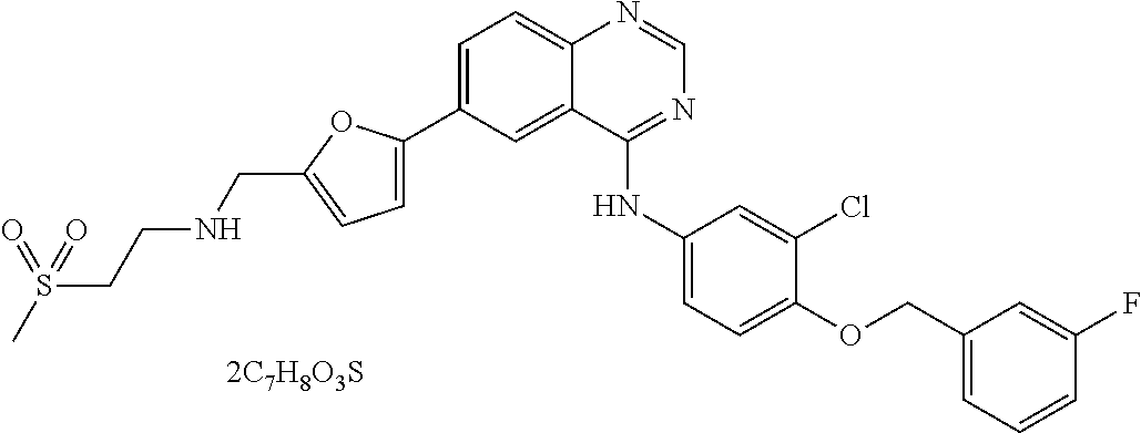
C1=C(C2=CC=C(CNCCS(C)(=O)=O)O2)C=C2C(=C1)N=CN=C2NC1=CC=C(OCC2=CC=CC(F)=C2)C(Cl)=C1.[2C7H8O3S]
